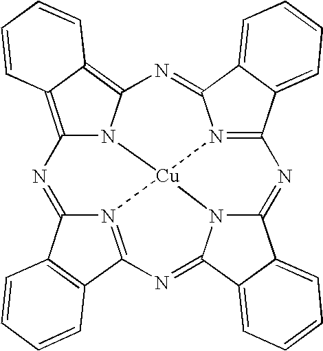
C12=C3C(=C4N1[Cu]15N6=C(C7=CC=CC=C7C6=N4)N=C4N1C(=NC1=N5C(=N2)C2=C1C=CC=C2)C1=CC=CC=C14)C=CC=C3
